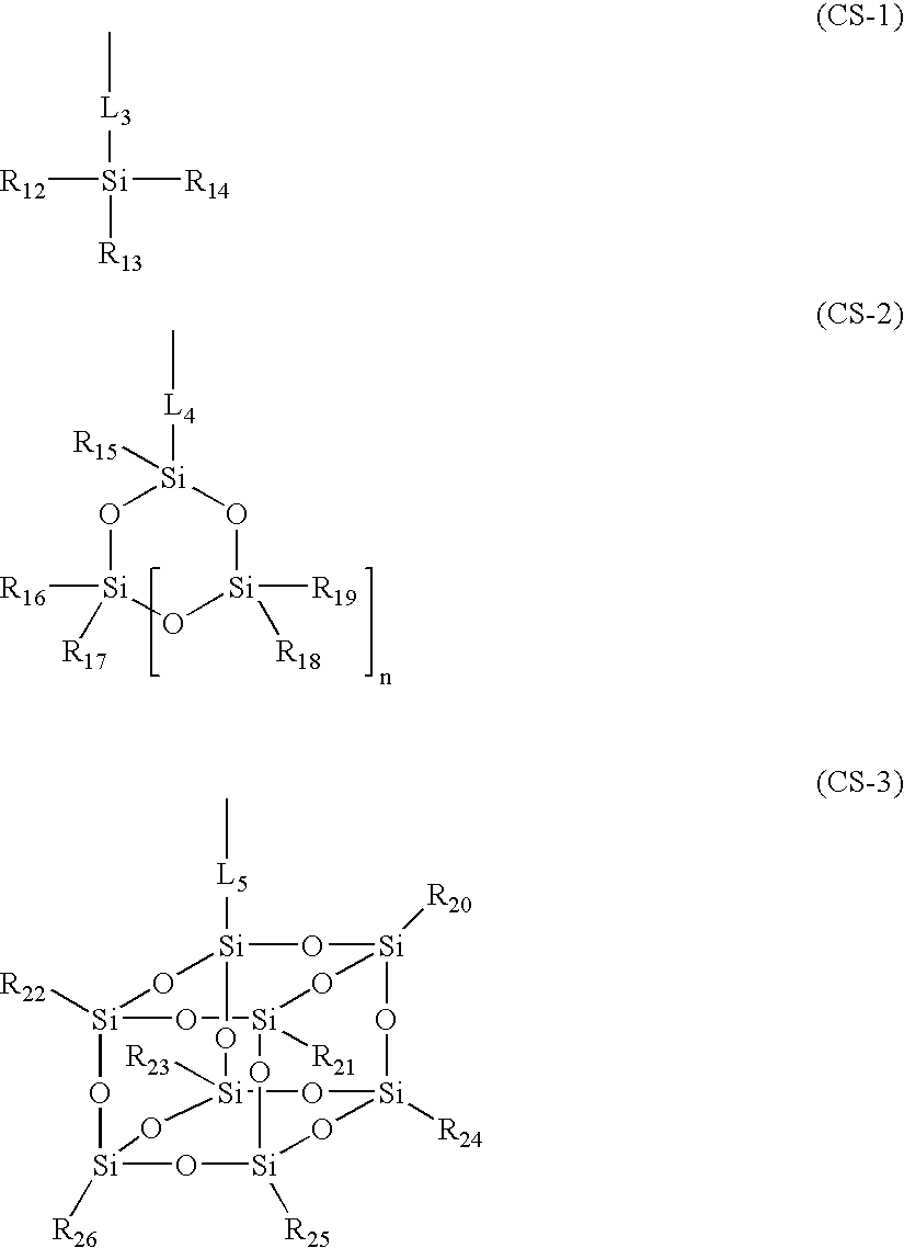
O1[Si]([R16])([R17])O[Si]([R19])([R18])O[Si]1([L4]C)[R15].C[L3][Si]([R12])([R14])[R13].[Si]12([R23])O[Si]3([R24])O[Si]4([R20])O[Si]([L5]C)(O[Si]5([R22])O[Si]([R21])(O4)O[Si]([R25])(O[Si]([R26])(O5)O1)O3)O2
